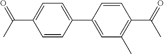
C1=CC(C2=CC=C(C(=O)C)C=C2)=CC(C)=C1C(C)=O
